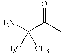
NC(C(C)=O)(C)C
